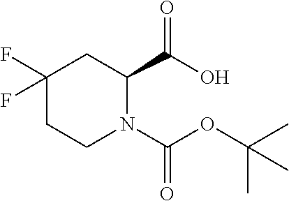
C1(F)(F)CCN(C(OC(C)(C)C)=O)C(C(O)=O)C1
